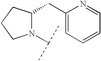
N1(C(C)C)C(CC2=CC=CC=N2)CCC1
